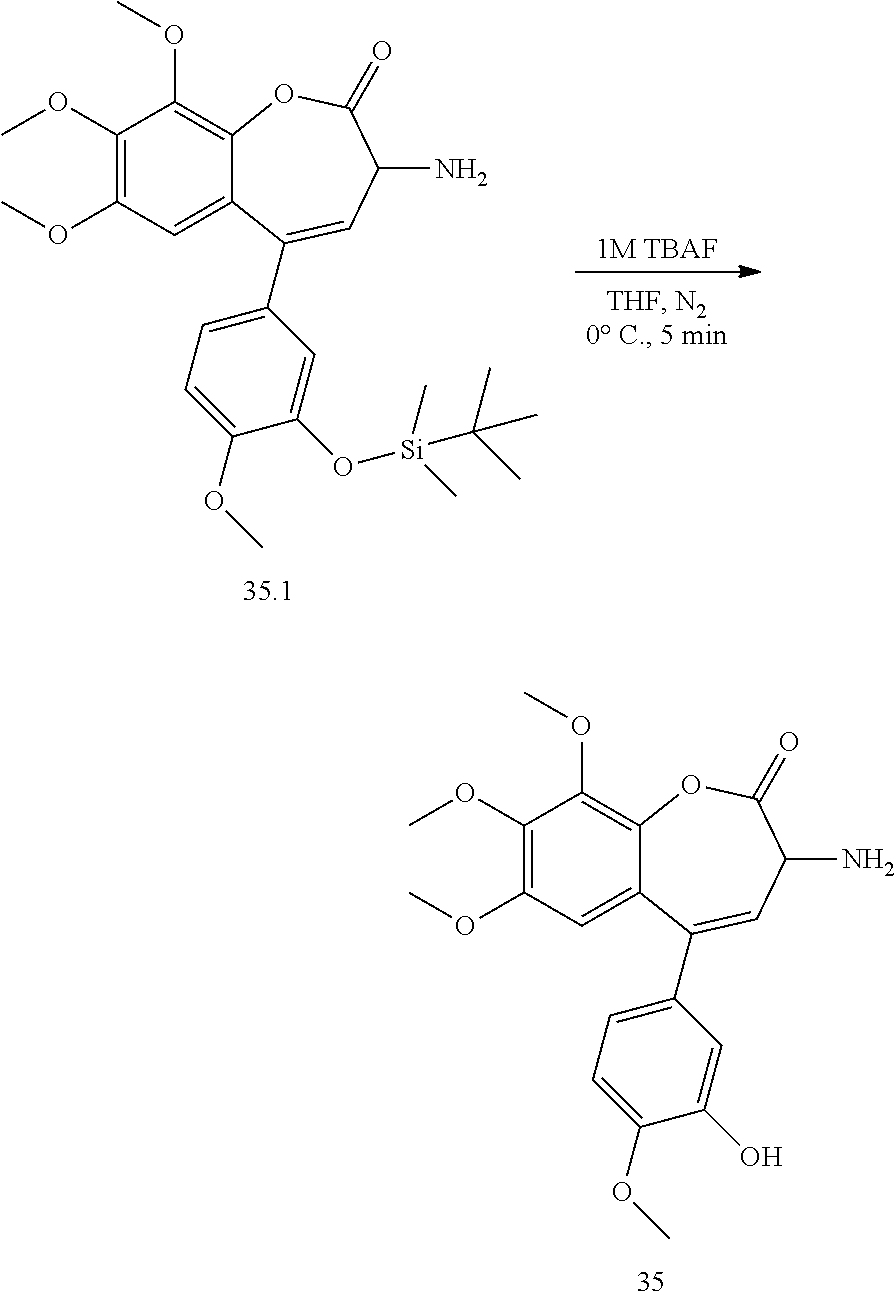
C1(OC)=C(OC)C=C2C(=C1OC)OC(=O)C(N)C=C2C1=CC=C(OC)C(O)=C1.C1(OC)=C(OC)C=C2C(=C1OC)OC(=O)C(N)C=C2C1=CC=C(OC)C(O[Si](C)(C)C(C)(C)C)=C1.[1M TBAF]
